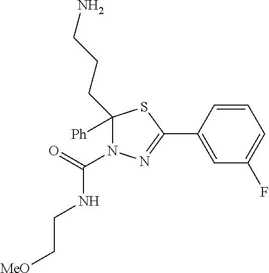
C1=CC(C2=NN(C(=O)NCC[MeO])C(CCCN)([Ph])S2)=CC(F)=C1
